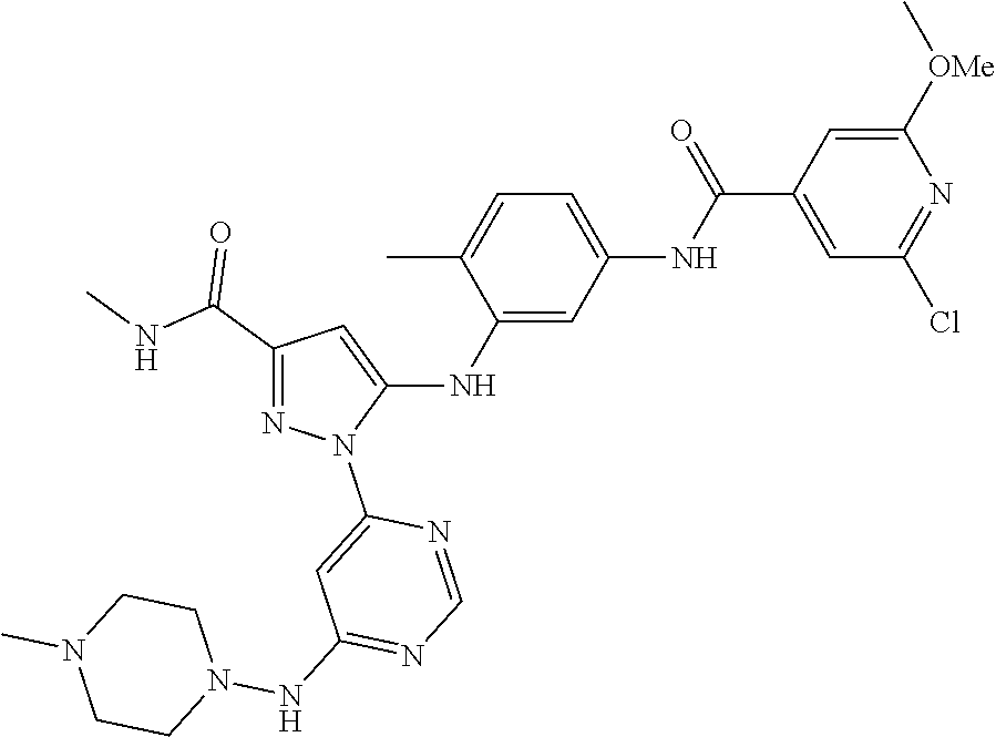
C1(C(NC)=O)=NN(C2=CC(NN3CCN(C)CC3)=NC=N2)C(NC2=CC(NC(C3=CC(Cl)=NC([OMe]C)=C3)=O)=CC=C2C)=C1
